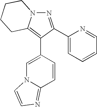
N1=C(C2=CC=CC=N2)C(C2=CN3C(=NC=C3)C=C2)=C2N1CCCC2
